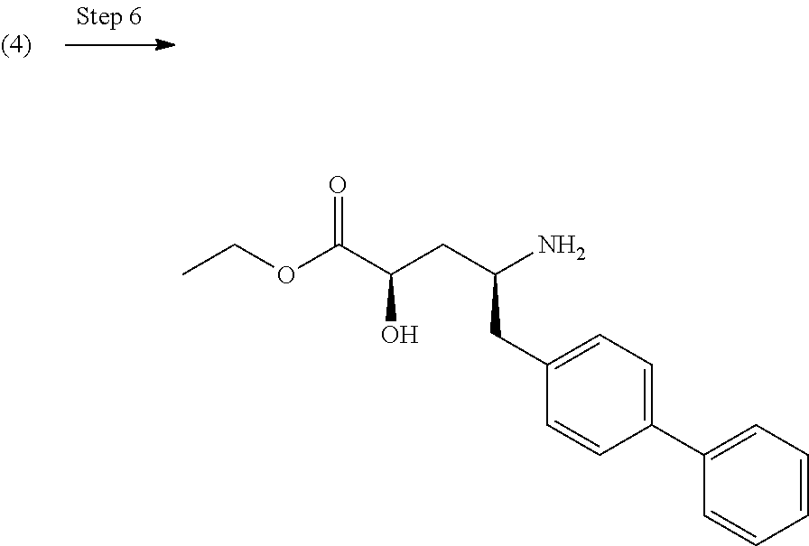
C1=CC=CC=C1C1=CC=C(CC(N)CC(C(OCC)=O)O)C=C1
